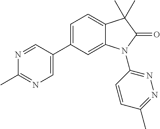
C1=C(C2=CN=C(C)N=C2)C=C2C(=C1)C(C)(C)C(=O)N2C1=NN=C(C)C=C1
